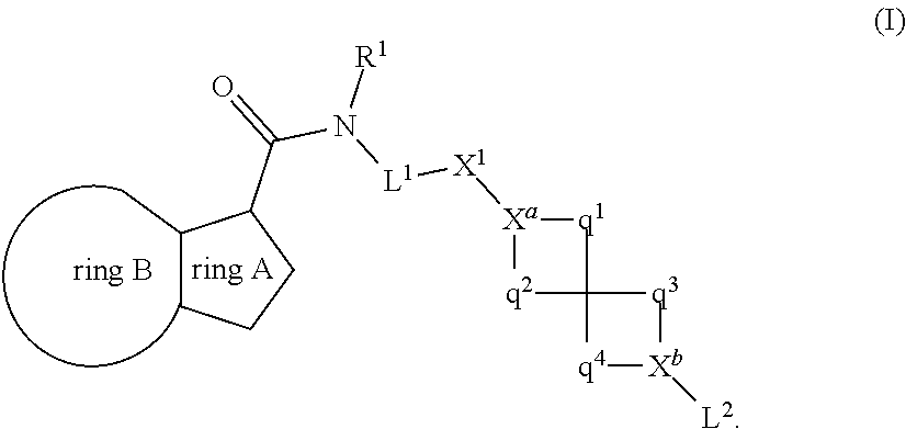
C1(C)CCCC1C(=O)N([L1][X1][Xa]1[q2]C2([q1]1)[q4][Xb]([L2])[q3]2)[R1]
